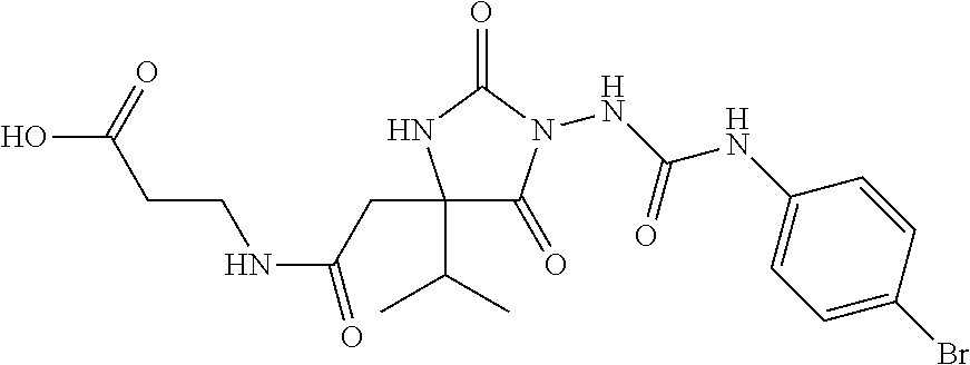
N(C(NC1=CC=C(Br)C=C1)=O)N1C(=O)C(C(C)C)(CC(NCCC(O)=O)=O)NC1=O
